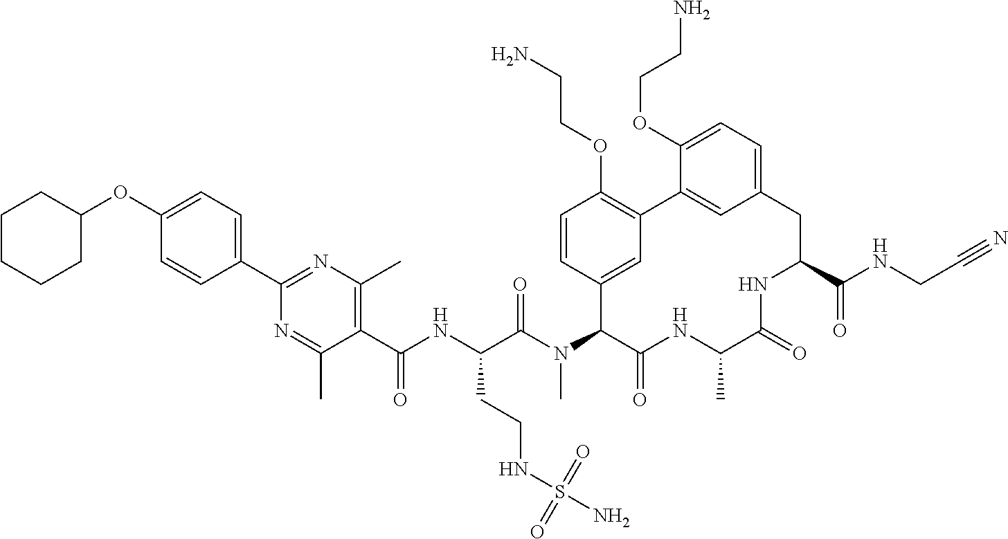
C(C(N(C1C(=O)NC(C)C(=O)NC(C(NCC#N)=O)CC2=CC=C(OCCN)C(=C2)C2=C(OCCN)C=CC1=C2)C)=O)(NC(C1=C(C)N=C(C2=CC=C(OC3CCCCC3)C=C2)N=C1C)=O)CCNS(N)(=O)=O
